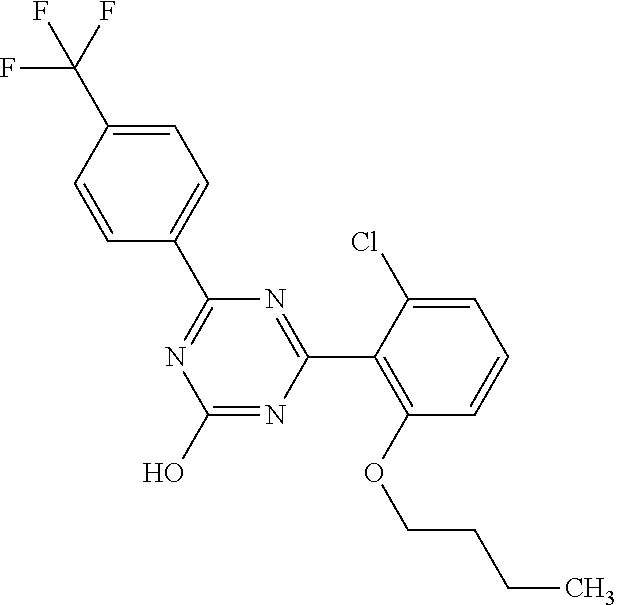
N1=C(C2=CC=C(C(F)(F)F)C=C2)N=C(C2=C(OCCCC)C=CC=C2Cl)N=C1O
